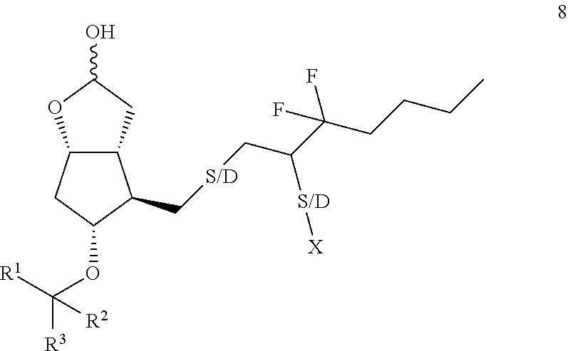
C12C(C(C[S/D]CC([S/D][X])C(CCCC)(F)F)C(OC([R1])([R3])[R2])C1)CC(O)O2
